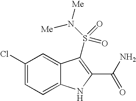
C1(Cl)=CC=C2C(=C1)C(S(N([Me])[Me])(=O)=O)=C(C(N)=O)N2
